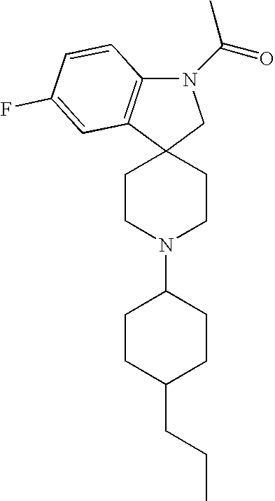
N1(C(=O)C)C2=C(C3(C1)CCN(C1CCC(CCC)CC1)CC3)C=C(F)C=C2
